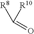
C(=O)([R8])[R10]
